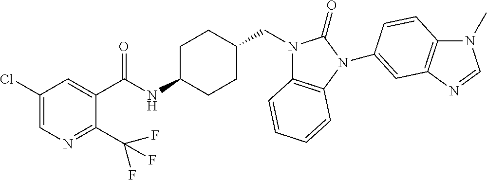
C1(Cl)=CN=C(C(F)(F)F)C(C(NC2CCC(CN3C4=C(N(C5=CC6=C(N(C)C=N6)C=C5)C3=O)C=CC=C4)CC2)=O)=C1
